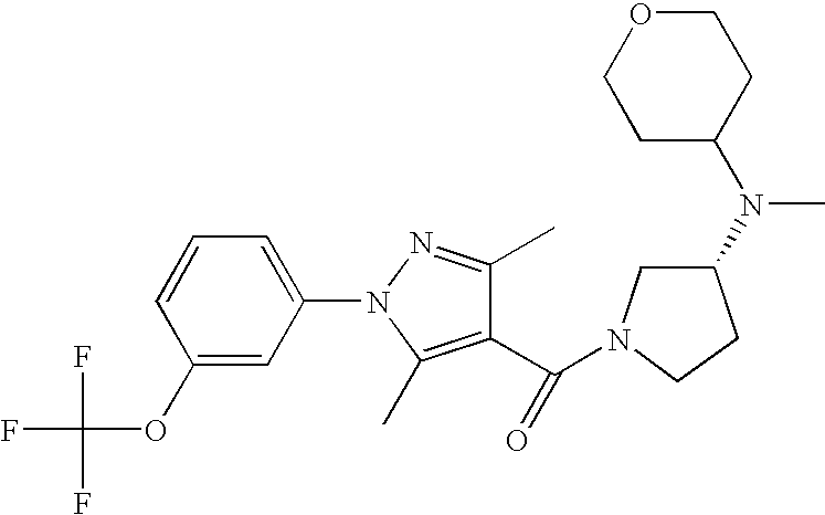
C1(C(N2CC(N(C3CCOCC3)C)CC2)=O)=C(C)N(C2=CC=CC(OC(F)(F)F)=C2)N=C1C
